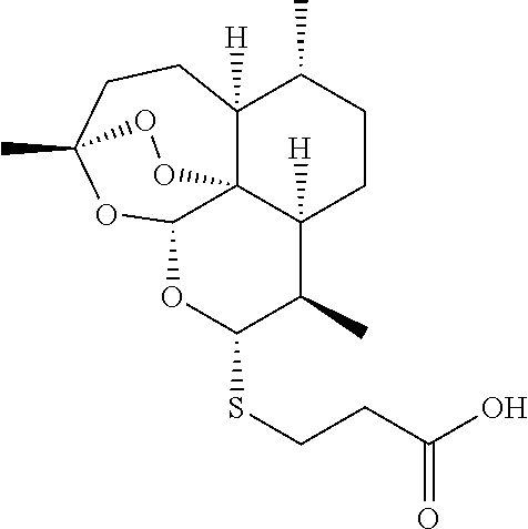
S(CCC(O)=O)C1OC2OC3(C)CCC4([H])C(C)CCC([H])(C1C)C24OO3
